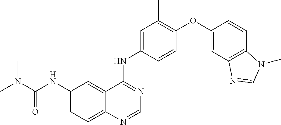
C1(NC(N(C)C)=O)=CC=C2C(=C1)C(NC1=CC(C)=C(OC3=CC4=C(C=C3)N(C)C=N4)C=C1)=NC=N2
